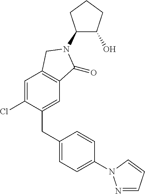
C1(N2C(=O)C3=C(C=C(Cl)C(CC4=CC=C(N5N=CC=C5)C=C4)=C3)C2)C(O)CCC1
